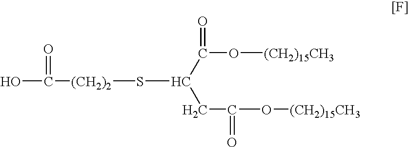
C(C(O[(CH2)15CH3])=O)(CC(=O)O[(CH2)15CH3])S[(CH2)2]C(O)=O
